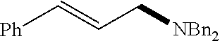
[Ph]C=CC[NBn2]
